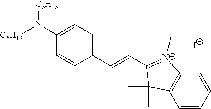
[C6H13]N(C1=CC=C(C=CC2=[N+](C)C3=C(C=CC=C3)C2(C)C)C=C1)[C6H13].[I-]
